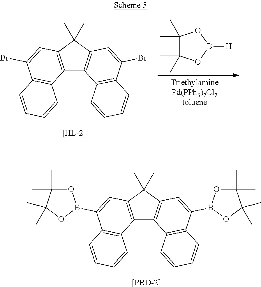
C12=C(C(C)(C)C3=C1C1=C(C(Br)=C3)C=CC=C1)C=C(Br)C1=C2C=CC=C1.C1(C)(C)C(C)(C)OB([H])O1.[[PBD-2]].C12=C(C(C)(C)C3=C1C1=C(C(B4OC(C)(C)C(C)(C)O4)=C3)C=CC=C1)C=C(B1OC(C)(C)C(C)(C)O1)C1=C2C=CC=C1
